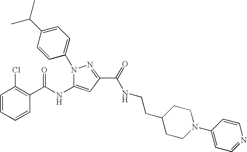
C1=CC=CC(C(NC2=CC(C(=O)NCCC3CCN(C4=CC=NC=C4)CC3)=NN2C2=CC=C(C(C)C)C=C2)=O)=C1Cl
